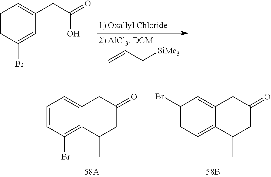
C=CC[SiMe3].C1=CC(Br)=CC(CC(=O)O)=C1.C1=CC(Br)=C2C(=C1)CC(=O)CC2C.C1(Br)=CC=C2C(=C1)CC(=O)CC2C
